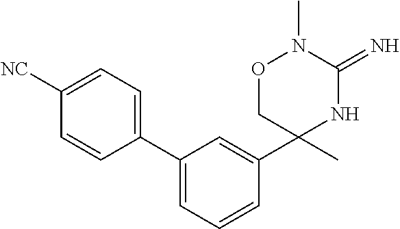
C1(C2=CC=C([NC])C=C2)=CC=CC(C2(C)NC(=N)N(C)OC2)=C1
